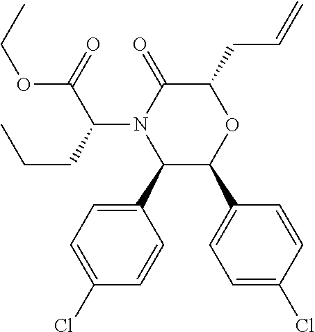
C1(C2=CC=C(Cl)C=C2)C(C2=CC=C(Cl)C=C2)OC(CC=C)C(=O)N1C(C(=O)OCC)CCC
